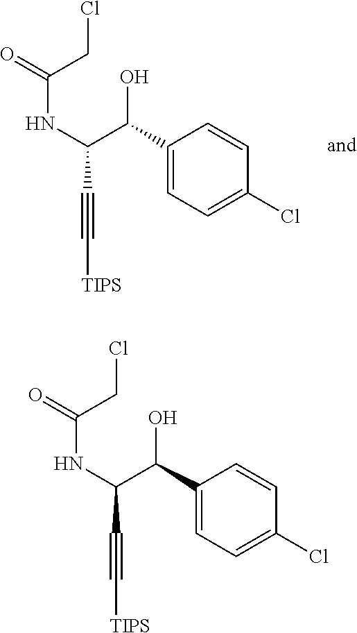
C(C#C[TIPS])(NC(=O)CCl)C(C1=CC=C(Cl)C=C1)O.C(C#C[TIPS])(C(C1=CC=C(Cl)C=C1)O)NC(=O)CCl
